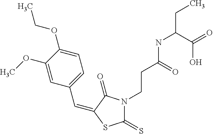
C(C1=CC=C(OCC)C(OC)=C1)=C1C(=O)N(CCC(NC(C(O)=O)CC)=O)C(=S)S1
